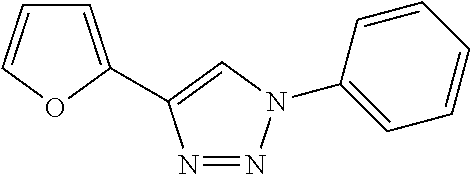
C1=C(C2=CN(C3=CC=CC=C3)N=N2)OC=C1
